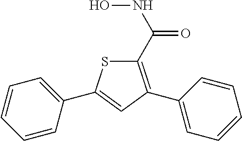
C1=C(C2=CC(C3=CC=CC=C3)=C(C(=O)NO)S2)C=CC=C1
